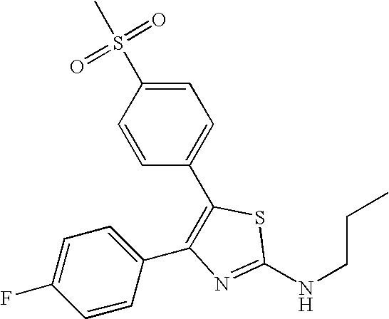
C1=C(S(=O)(=O)C)C=CC(C2=C(C3=CC=C(F)C=C3)N=C(NCCC)S2)=C1
